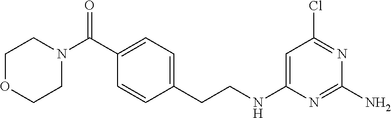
C1(C(N2CCOCC2)=O)=CC=C(CCNC2=CC(Cl)=NC(N)=N2)C=C1
